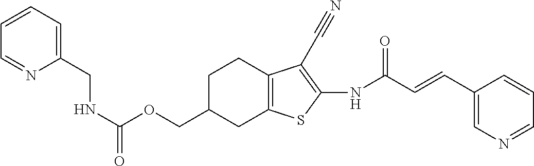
N(C(OCC1CC2=C(CC1)C(C#N)=C(NC(C=CC1=CN=CC=C1)=O)S2)=O)CC1=CC=CC=N1
